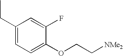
C1(CC)=CC=C(OCC[NMe2])C(F)=C1
